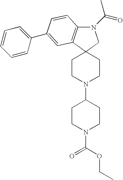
C12(CCN(C3CCN(C(=O)OCC)CC3)CC1)CN(C(=O)C)C1=C2C=C(C2=CC=CC=C2)C=C1
